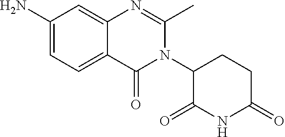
C1(N2C(C)=NC3=CC(N)=CC=C3C2=O)C(=O)NC(=O)CC1
